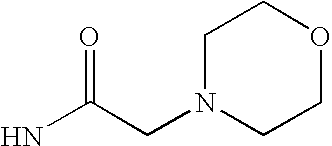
NC(CN1CCOCC1)=O
